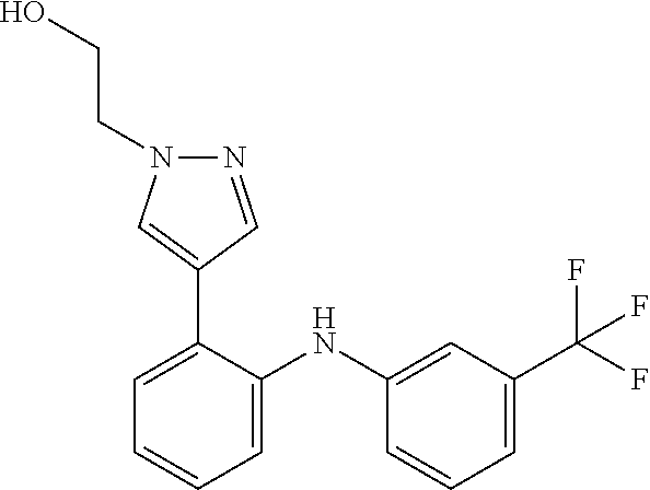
C1=C(NC2=CC=CC=C2C2=CN(CCO)N=C2)C=CC=C1C(F)(F)F
